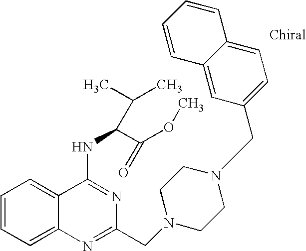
C1=CC=C2C(=C1)C(NC(C(OC)=O)C(C)C)=NC(CN1CCN(CC3=CC=C4C(=C3)C=CC=C4)CC1)=N2
